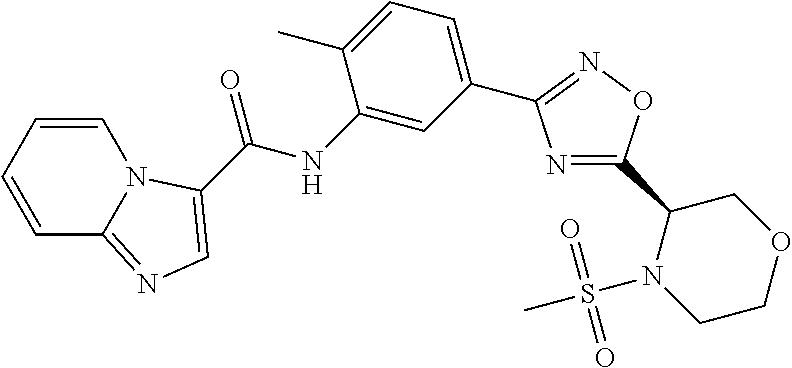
N1=C(C2N(S(C)(=O)=O)CCOC2)ON=C1C1=CC=C(C)C(NC(=O)C2=CN=C3C=CC=CN32)=C1
